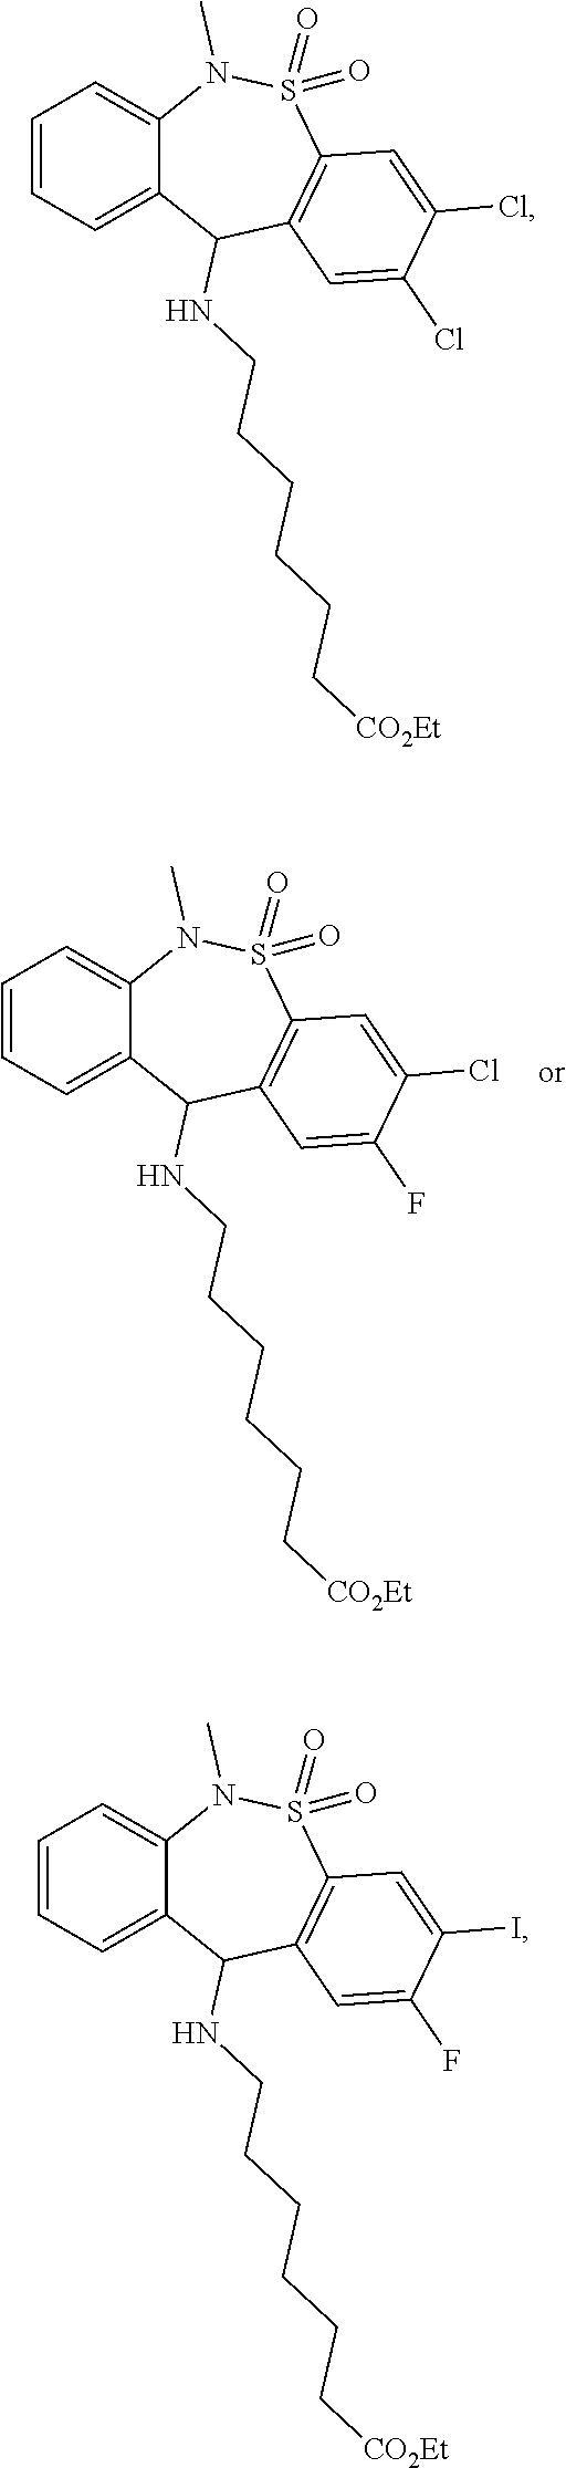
C1=CC=C2C(=C1)N(C)S(=O)(=O)C1=C(C2NCCCCCC[CO2Et])C=C(F)C(Cl)=C1.C1=CC=C2C(=C1)N(C)S(=O)(=O)C1=C(C2NCCCCCC[CO2Et])C=C(Cl)C(Cl)=C1.C1=CC=C2C(=C1)N(C)S(=O)(=O)C1=C(C2NCCCCCC[CO2Et])C=C(F)C(I)=C1
